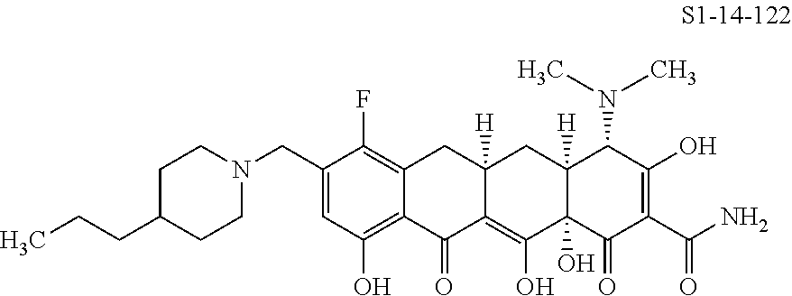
C1(CN2CCC(CCC)CC2)=CC(O)=C2C(=C1F)CC1([H])C(=C(O)C3(O)C([H])(C1)C(N(C)C)C(O)=C(C(N)=O)C3=O)C2=O
